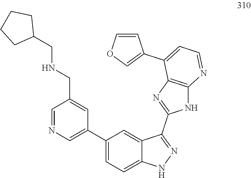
C1=NC=C(C2=CC=C3C(=C2)C(C2=NC4=C(N2)N=CC=C4C2=COC=C2)=NN3)C=C1CNCC1CCCC1
